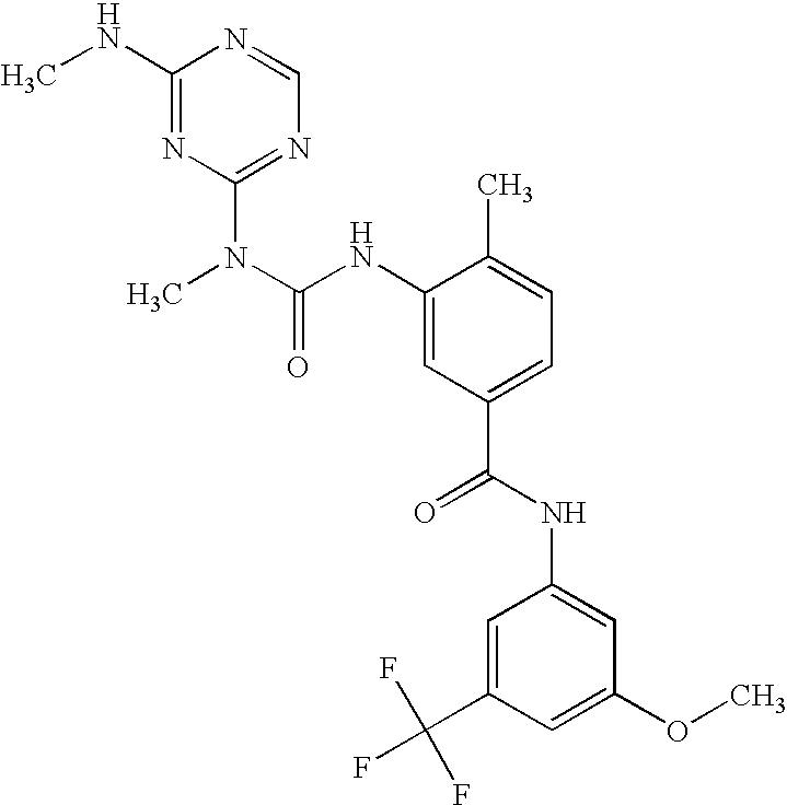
C1(NC)=NC(N(C)C(NC2=CC(C(=O)NC3=CC(OC)=CC(C(F)(F)F)=C3)=CC=C2C)=O)=NC=N1
